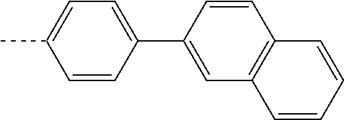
CC1=CC=C(C2=CC3=C(C=C2)C=CC=C3)C=C1
